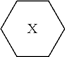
C1CCCCC1.[X]
